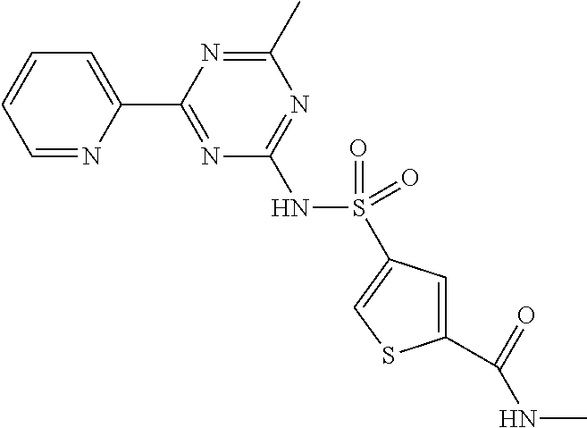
C1=NC(C2=NC(NS(=O)(=O)C3=CSC(C(=O)NC)=C3)=NC(C)=N2)=CC=C1
